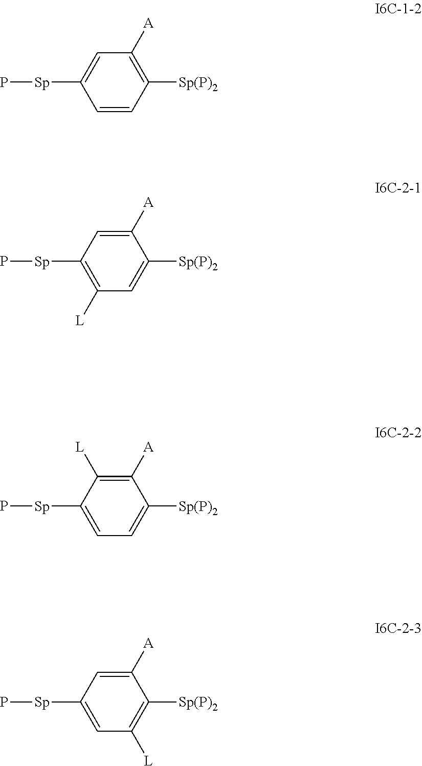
C1([Sp(P)2])=C([A])C=C([Sp]P)C=C1.C1([Sp(P)2])=CC([L])=C([Sp]P)C=C1[A].C1([Sp(P)2])=CC=C([Sp]P)C([L])=C1[A].C1([Sp(P)2])=C([L])C=C([Sp]P)C=C1[A]
